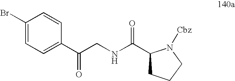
C1(Br)=CC=C(C(CNC(=O)C2CCCN2[Cbz])=O)C=C1
